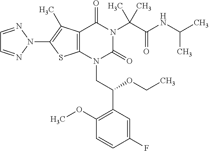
C12=C(C(C)=C(N3N=CC=N3)S1)C(=O)N(C(C(=O)NC(C)C)(C)C)C(=O)N2CC(C1=C(OC)C=CC(F)=C1)OCC
